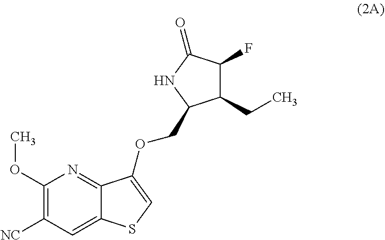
C1(F)C(CC)C(COC2=CSC3=CC([NC])=C(OC)N=C32)NC1=O
